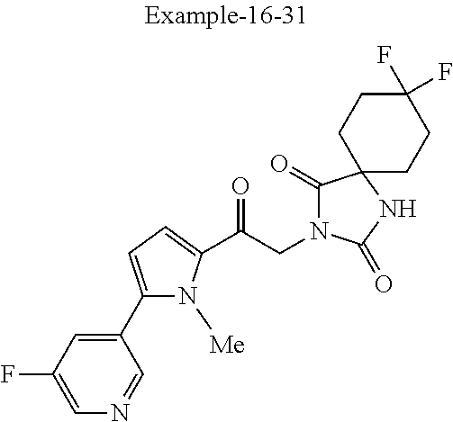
C1=C(F)C=C(C2=CC=C(C(CN3C(=O)C4(NC3=O)CCC(F)(F)CC4)=O)N2[Me])C=N1
